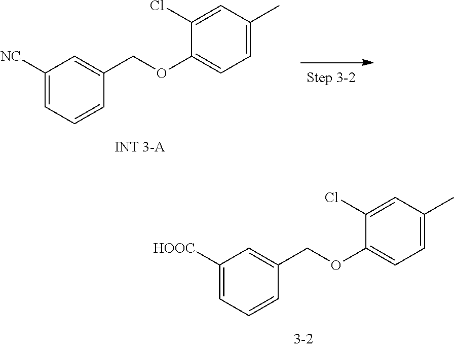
C1([HOOC])=CC=CC(COC2=CC=C(C)C=C2Cl)=C1.C1([NC])=CC=CC(COC2=CC=C(C)C=C2Cl)=C1
